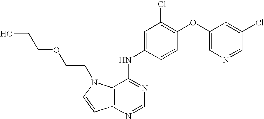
C(OCCN1C2=C(C=C1)N=CN=C2NC1=CC(Cl)=C(OC2=CN=CC(Cl)=C2)C=C1)CO
